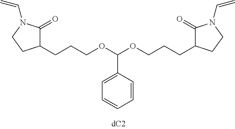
C1(CCCOC(OCCCC2C(=O)N(C=C)CC2)C2=CC=CC=C2)C(=O)N(C=C)CC1
